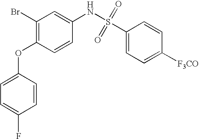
FC1=CC=C(OC2=C(Br)C=C(NS(C3=CC=C([F3CO])C=C3)(=O)=O)C=C2)C=C1
